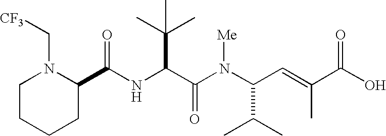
N(C(C(N(C(C(C)C)C=C(C(O)=O)C)[Me])=O)C(C)(C)C)C(=O)C1N(C[CF3])CCCC1
